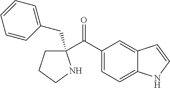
C1(C(C2=CC=C3C(=C2)C=CN3)=O)(CC2=CC=CC=C2)CCCN1
